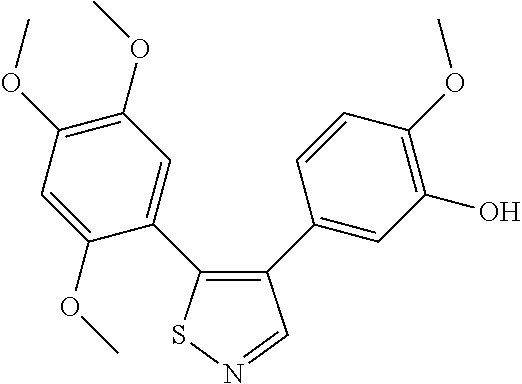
C1=C(OC)C(C2=C(C3=CC(O)=C(OC)C=C3)C=NS2)=CC(OC)=C1OC
